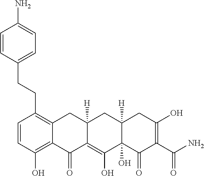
C1=CC(O)=C2C(=C1CCC1=CC=C(N)C=C1)CC1([H])C(=C(O)C3(O)C([H])(C1)CC(O)=C(C(N)=O)C3=O)C2=O
